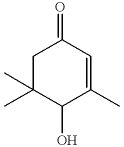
C1C(C)(C)C(O)C(C)=CC1=O
